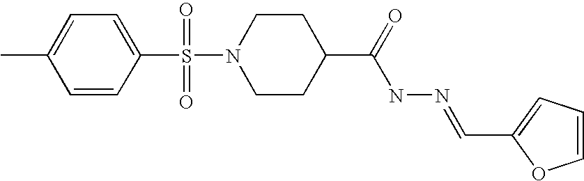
C1=CC(S(=O)(=O)N2CCC(C(NN=CC3=CC=CO3)=O)CC2)=CC=C1C
